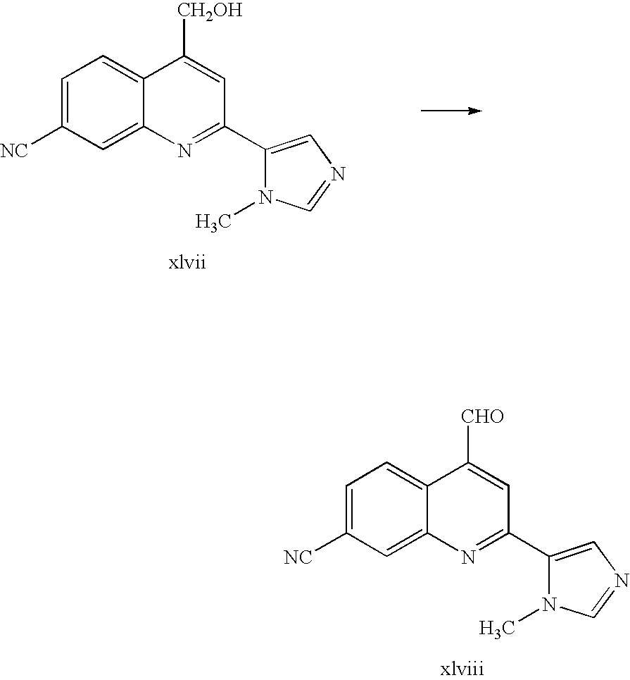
C1=C([NC])C=C2C(=C1)C([CH2OH])=CC(C1=CN=CN1C)=N2.C1=C([NC])C=C2C(=C1)C([CHO])=CC(C1=CN=CN1C)=N2
